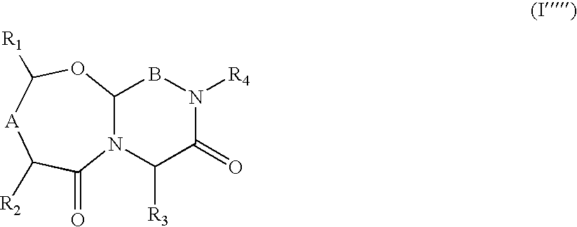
N12C(OC([R1])[A]C([R2])C1=O)BN([R4])C(=O)C2[R3]
